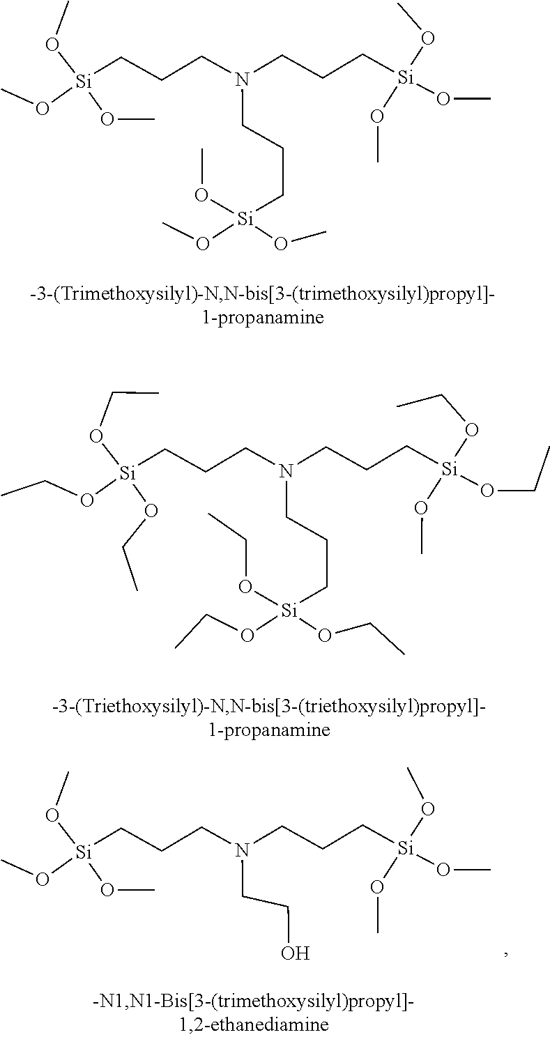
N(CCC[Si](OC)(OC)OC)(CCC[Si](OC)(OC)OC)CCC[Si](OC)(OC)OC.N(CCC[Si](OC)(OCC)OCC)(CCC[Si](OCC)(OCC)OCC)CCC[Si](OCC)(OCC)OCC.N(CCC[Si](OC)(OC)OC)(CCC[Si](OC)(OC)OC)CCO
